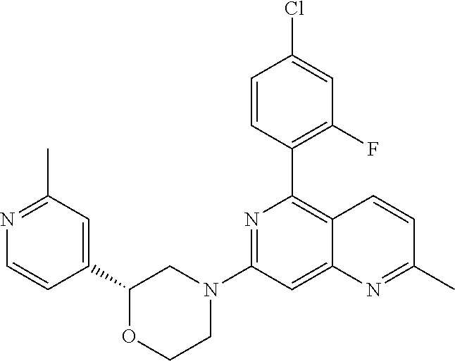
C1(C2=CC(C)=NC=C2)OCCN(C2=NC(C3=C(F)C=C(Cl)C=C3)=C3C(=C2)N=C(C)C=C3)C1
